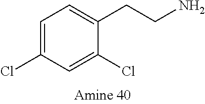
C1=C(Cl)C(CCN)=CC=C1Cl
